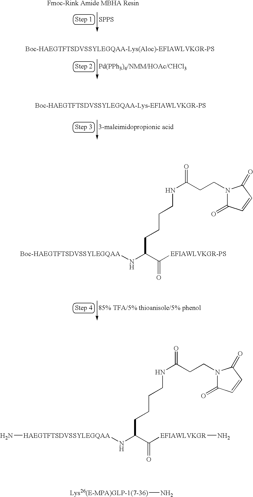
[SPPS].[Pd(PPh3)4/NMM/HOAc/CHCl3].[3-maleimidopropionic acid].[85% TFA/5% thioanisole/5% phenol].N(C(C([EFIAWLVKGR-PS])=O)CCCCNC(CCN1C(=O)C=CC1=O)=O)[Boc-HAEGTFTSDVSSYLEGQAA].N(C(C([EFIAWLVKGR]N)=O)CCCCNC(CCN1C(=O)C=CC1=O)=O)[HAEGTFTSDVSSYLEGQAA]N.[Lys26(E-MPA)GLP-1(7-36)]N
